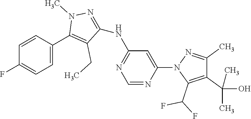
C1=C(N2C(C(F)F)=C(C(O)(C)C)C(C)=N2)N=CN=C1NC1=NN(C)C(C2=CC=C(F)C=C2)=C1CC
